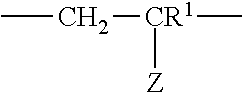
CC[CR1](C)[Z]
